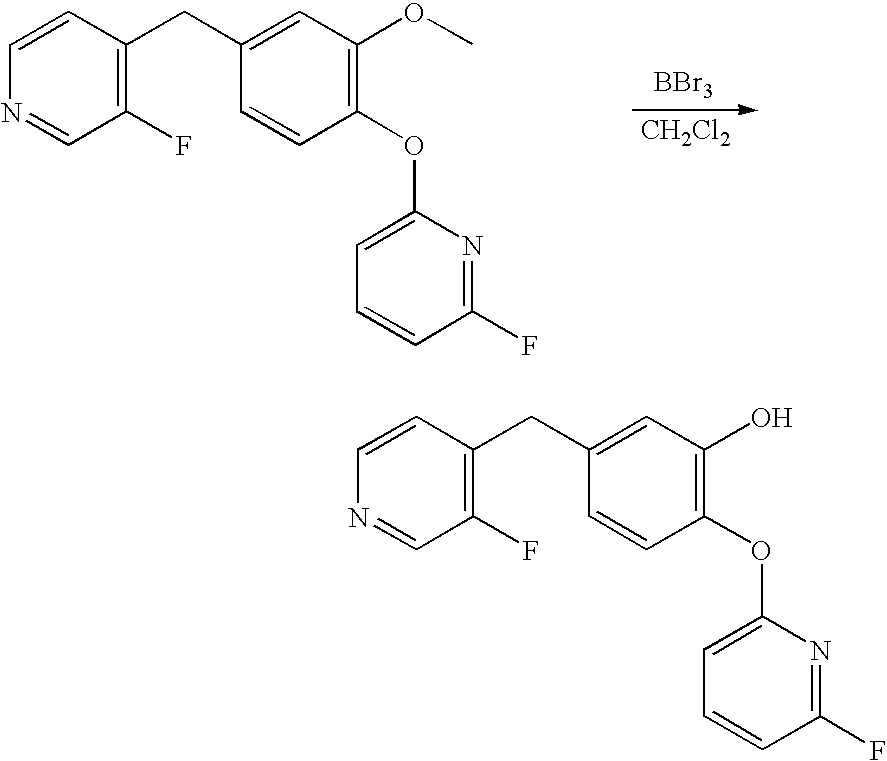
C1(O)=C(OC2=CC=CC(F)=N2)C=CC(CC2=C(F)C=NC=C2)=C1.C1(OC)=C(OC2=CC=CC(F)=N2)C=CC(CC2=C(F)C=NC=C2)=C1.[BBr3].[CH2Cl2]
